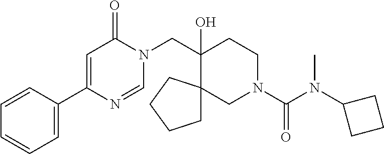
C1=CC(C2=CC(=O)N(CC3(O)CCN(C(N(C4CCC4)C)=O)CC34CCCC4)C=N2)=CC=C1
